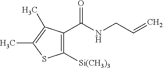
C1([Si(CH3)3])=C(C(NCC=C)=O)C(C)=C(C)S1
